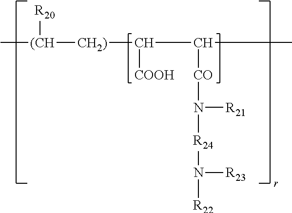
C[(CH]([CH2)]C(C(C)[CO]N([R24]N([R22])[R23])[R21])[COOH])[R20]
